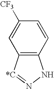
C12=C([*C]=NN1)C=C([CF3])C=C2
